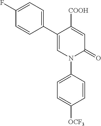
C1=C([COOH])C(C2=CC=C(F)C=C2)=CN(C2=CC=C([OCF3])C=C2)C1=O
